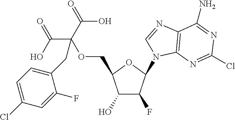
C1(O)C(F)C(N2C3=C(C(N)=NC(Cl)=N3)N=C2)OC1COC(CC1=CC=C(Cl)C=C1F)(C(O)=O)C(=O)O
